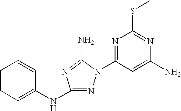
N1=C(NC2=CC=CC=C2)N=C(N)N1C1=NC(SC)=NC(N)=C1
